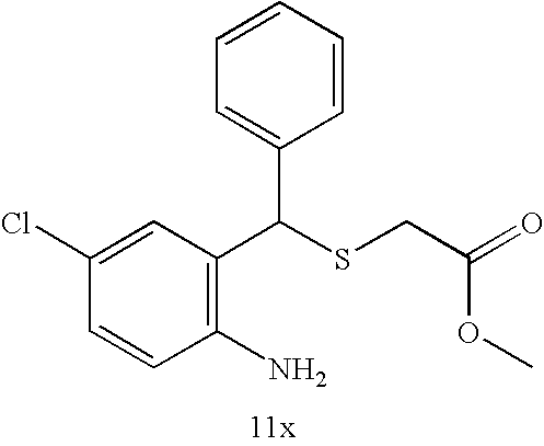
C1=CC(Cl)=CC(C(SCC(OC)=O)C2=CC=CC=C2)=C1N
